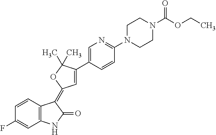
C1=CC2=C(C=C1F)NC(=O)C2=C1C=C(C2=CN=C(N3CCN(C(OCC)=O)CC3)C=C2)C(C)(C)O1
